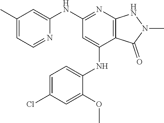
N(C1=NC2=C(C(NC3=CC=C(Cl)C=C3OC)=C1)C(=O)N(C)N2)C1=CC(C)=CC=N1
